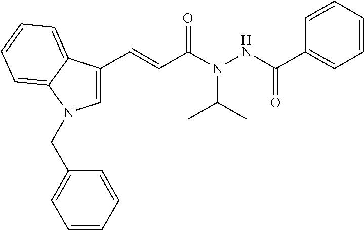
C1=CC=CC=C1C(NN(C(C=CC1=CN(CC2=CC=CC=C2)C2=CC=CC=C12)=O)C(C)C)=O
